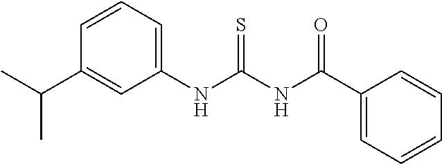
C1=CC=C(NC(NC(C2=CC=CC=C2)=O)=S)C=C1C(C)C
